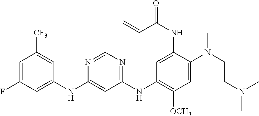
C1(NC2=CC(F)=CC([CF3])=C2)=CC(NC2=C([OCH3])C=C(N(CCN(C)C)C)C(NC(C=C)=O)=C2)=NC=N1
